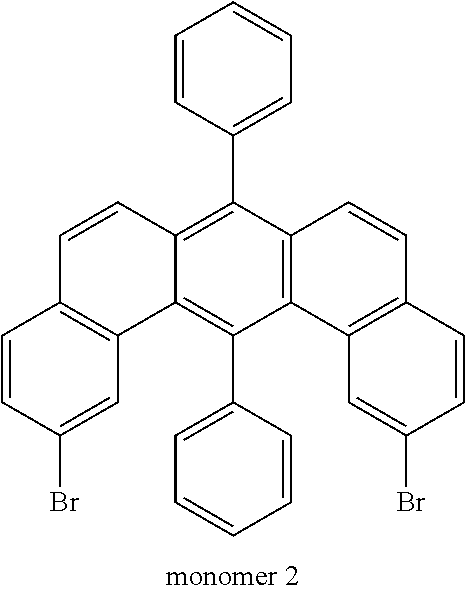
C1=CC(C2=C3C(=C(C4=CC=CC=C4)C4=C2C=CC2=C4C=C(Br)C=C2)C2=C(C=C3)C=CC(Br)=C2)=CC=C1
